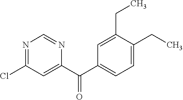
C1(C(C2=CC(Cl)=NC=N2)=O)=CC=C(CC)C(CC)=C1
